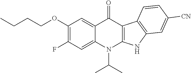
C1(OCCCC)=C(F)C=C2C(=C1)C(=O)C1=C(N2C(C)C)NC2=C1C=CC([CN])=C2
